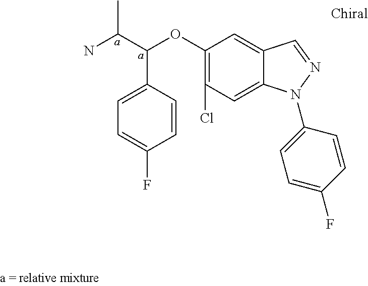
NC(C(OC1=C(Cl)C=C2C(=C1)C=NN2C1=CC=C(F)C=C1)C1=CC=C(F)C=C1)C
